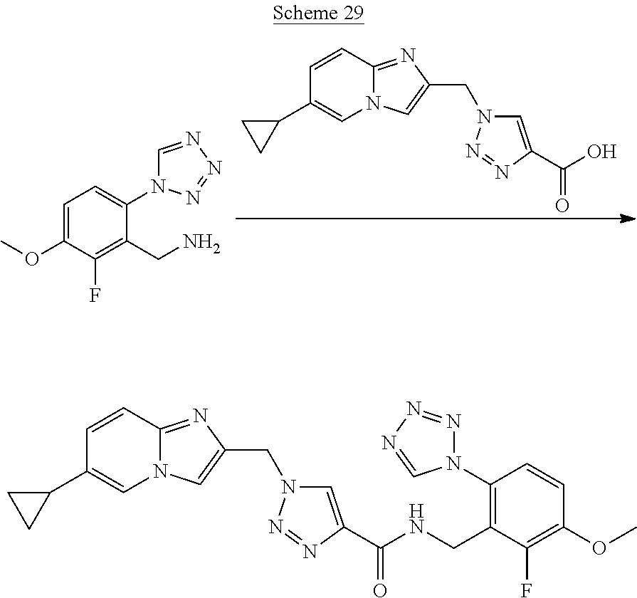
C1=C(OC)C(F)=C(CN)C(N2C=NN=N2)=C1.C1=CC2=NC(CN3C=C(C(O)=O)N=N3)=CN2C=C1C1CC1.C1=CC2=NC(CN3C=C(C(NCC4=C(N5N=NN=C5)C=CC(OC)=C4F)=O)N=N3)=CN2C=C1C1CC1
